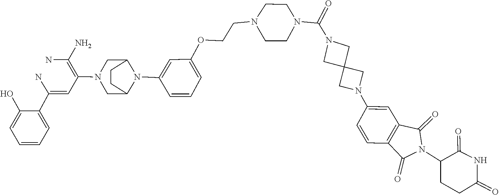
C1(C(=CC(=C(N)N)N2CC3N(C4=CC(OCCN5CCN(C(N6CC7(C6)CN(C6=CC8=C(C=C6)C(=O)N(C6CCC(=O)NC6=O)C8=O)C7)=O)CC5)=CC=C4)C(C2)CC3)N)=CC=CC=C1O
